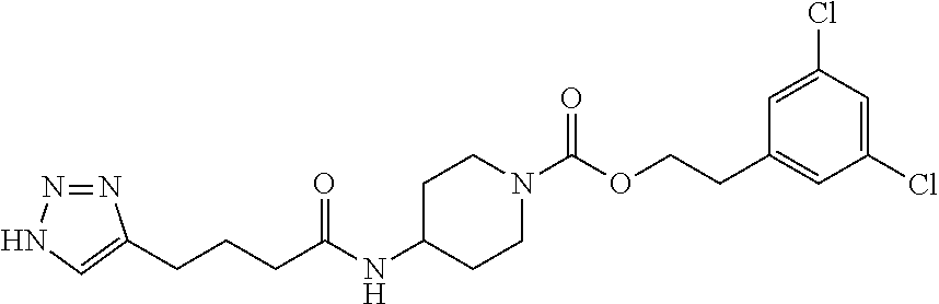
N1=NNC=C1CCCC(NC1CCN(C(OCCC2=CC(Cl)=CC(Cl)=C2)=O)CC1)=O
